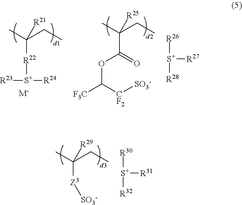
[R22]([S+]([R23])[R24])C(CC)(C)[R21].[M-].C(C(CC)(C)[R25])(=O)OC([F3C])[CF2][SO3-].[R26][S+]([R28])[R27].[Z3](C(CC)(C)[R29])[SO3-].[R30][S+]([R32])[R31]
